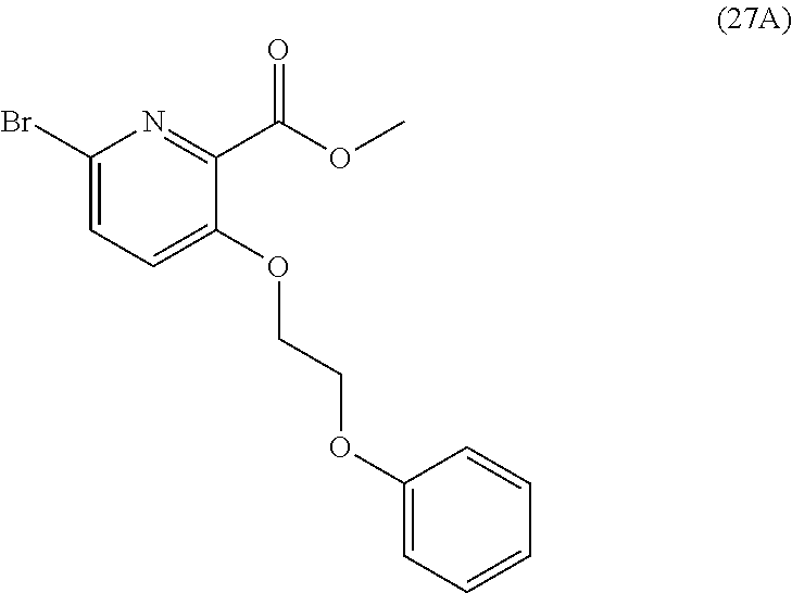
C1(Br)=CC=C(OCCOC2=CC=CC=C2)C(C(OC)=O)=N1
